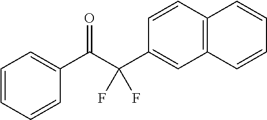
C1=CC=CC(C(C(C2=CC3=C(C=C2)C=CC=C3)(F)F)=O)=C1
